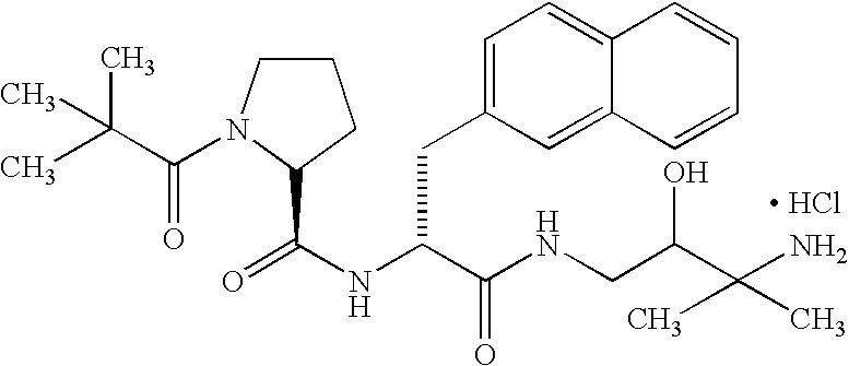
[ HCl].C1CN(C(C(C)(C)C)=O)C(C(NC(C(NCC(C(N)(C)C)O)=O)CC2=CC=C3C(=C2)C=CC=C3)=O)C1
